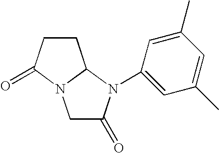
C1C(=O)N(C2=CC(C)=CC(C)=C2)C2N1C(=O)CC2
